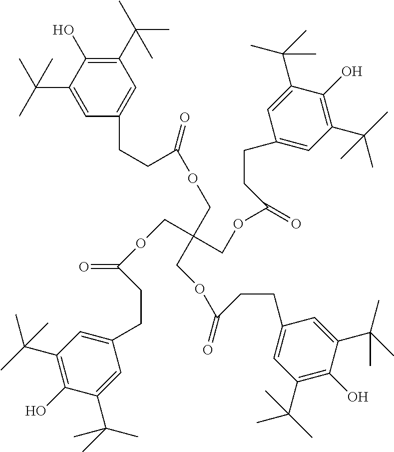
CC(C1=CC(CCC(OCC(COC(CCC2=CC(C(C)(C)C)=C(O)C(C(C)(C)C)=C2)=O)(COC(=O)CCC2=CC(C(C)(C)C)=C(O)C(C(C)(C)C)=C2)COC(CCC2=CC(C(C)(C)C)=C(O)C(C(C)(C)C)=C2)=O)=O)=CC(C(C)(C)C)=C1O)(C)C
